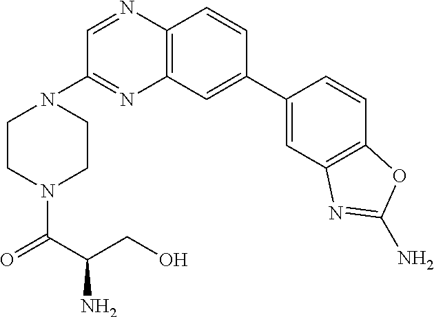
C12=C(C=CC(C3=CC4=C(C=C3)OC(N)=N4)=C1)N=CC(N1CCN(C(=O)C(CO)N)CC1)=N2
